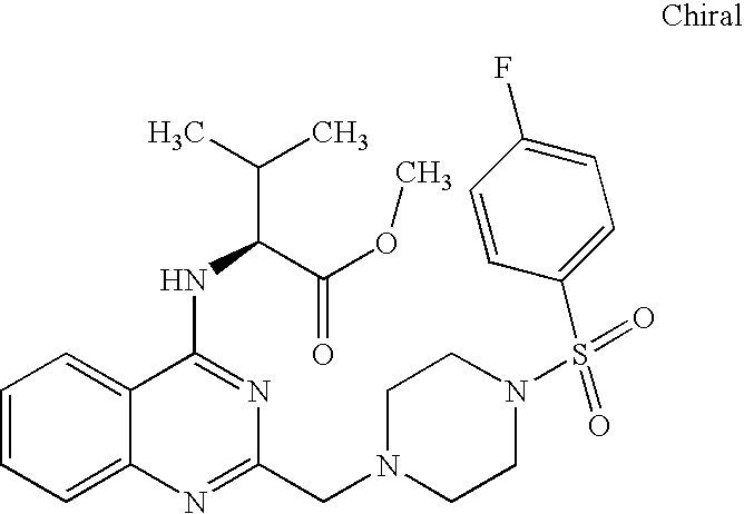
C1=CC=C2C(=C1)C(NC(C(C)C)C(OC)=O)=NC(CN1CCN(S(=O)(=O)C3=CC=C(F)C=C3)CC1)=N2
